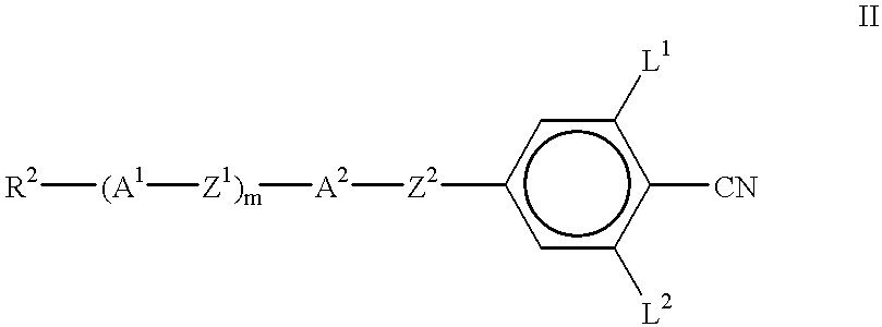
c1c([L2])c([CN])c([L1])cc1[Z2][A2][Z1)m][(A1][R2]
